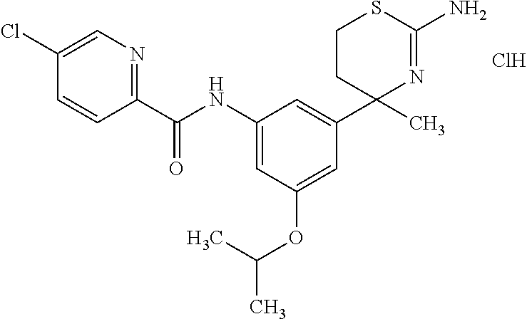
C(NC1=CC(OC(C)C)=CC(C2(C)N=C(N)SCC2)=C1)(=O)C1=NC=C(Cl)C=C1.Cl
